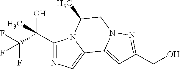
C1(C(C(F)(F)F)(O)C)=NC=C2N1C(C)CN1C2=CC(CO)=N1
